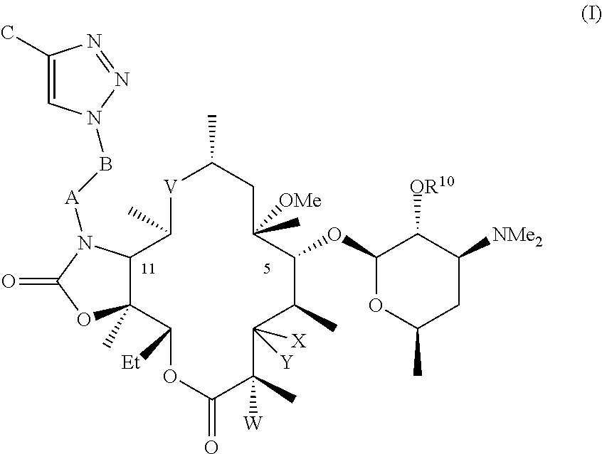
C12C(C)(C([Et])OC(=O)C(C)([W])C([Y])([X])C(C)C(OC3C([OR10])C([NMe2])CC(C)O3)C([OMe])(C)CC(C)[V]C1C)OC(=O)N2[A]BN1C=C(C)N=N1
